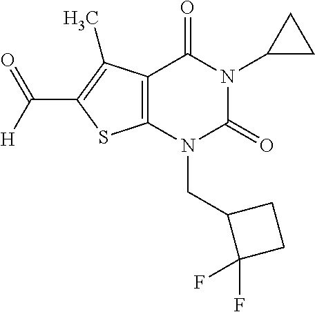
C12=C(N(CC3C(F)(F)CC3)C(=O)N(C3CC3)C1=O)SC(C([H])=O)=C2C
